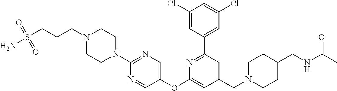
C1(Cl)=CC(C2=NC(OC3=CN=C(N4CCN(CCCS(=O)(=O)N)CC4)N=C3)=CC(CN3CCC(CNC(C)=O)CC3)=C2)=CC(Cl)=C1
